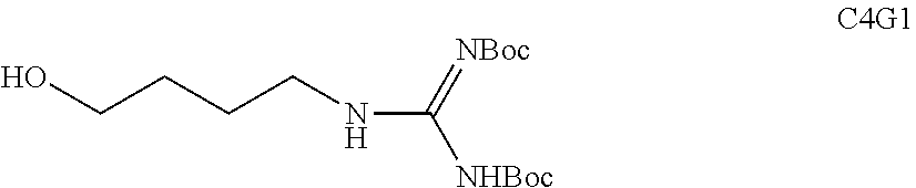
C(CCCNC([NHBoc])=[NBoc])O
